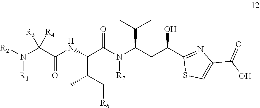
C(C(C[R6])C)(C(=O)N(C(C(C)C)CC(C1=NC(C(O)=O)=CS1)O)[R7])NC(=O)C(N([R2])[R1])([R3])[R4]
